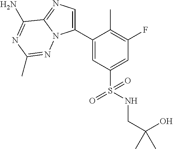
C1(C2=CN=C3N2N=C(C)N=C3N)=CC(S(=O)(NCC(O)(C)C)=O)=CC(F)=C1C
